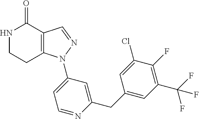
C12=C(C=NN1C1=CC=NC(CC3=CC(C(F)(F)F)=C(F)C(Cl)=C3)=C1)C(=O)NCC2
